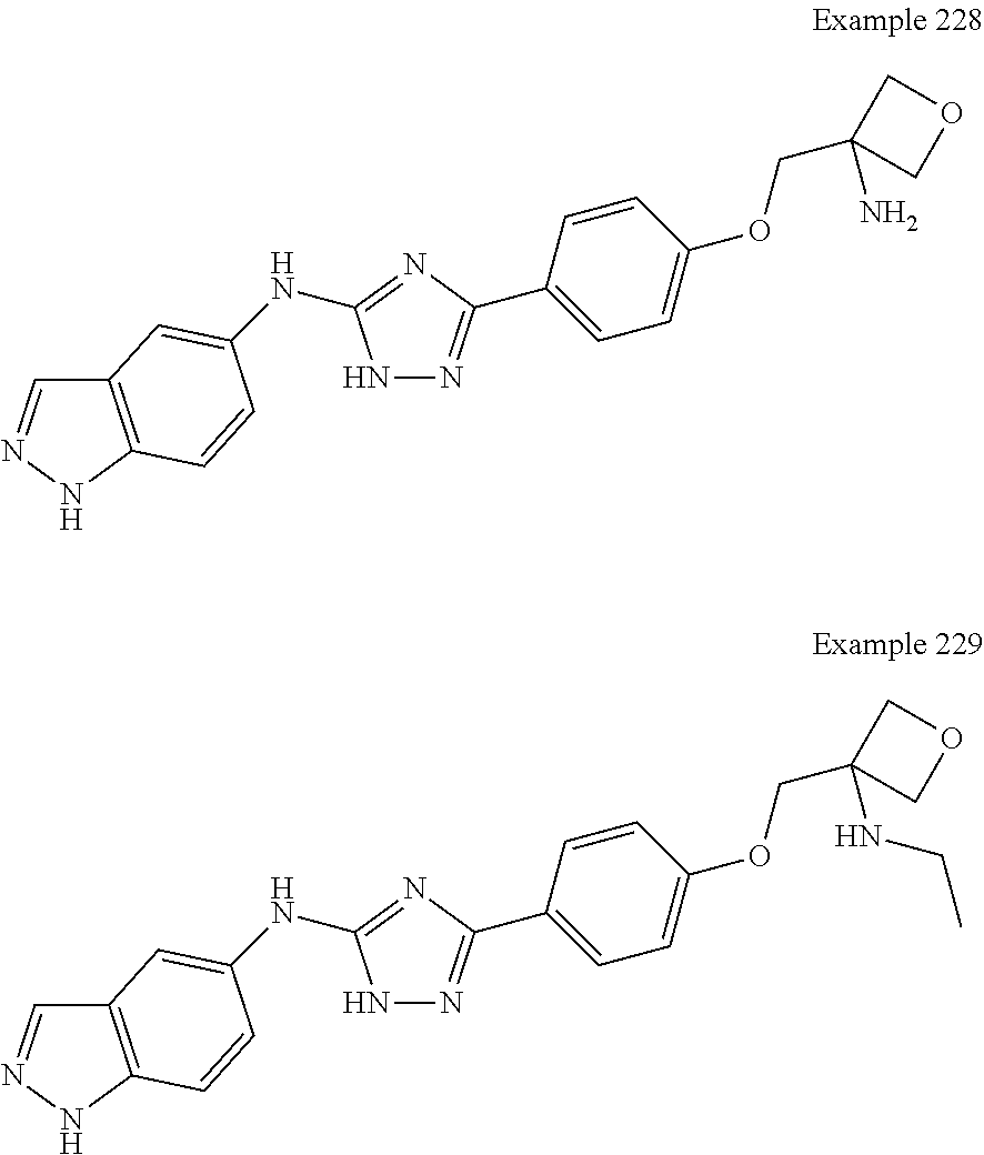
C12=C(NN=C1)C=CC(NC1=NC(C3=CC=C(OCC4(N)COC4)C=C3)=NN1)=C2.C12=C(NN=C1)C=CC(NC1=NC(C3=CC=C(OCC4(NCC)COC4)C=C3)=NN1)=C2
